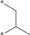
C(C(C)*)*
